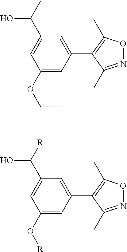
C1(OCC)=CC(C2=C(C)ON=C2C)=CC(C(C)O)=C1.C1(O[R])=CC(C2=C(C)ON=C2C)=CC(C([R])O)=C1
